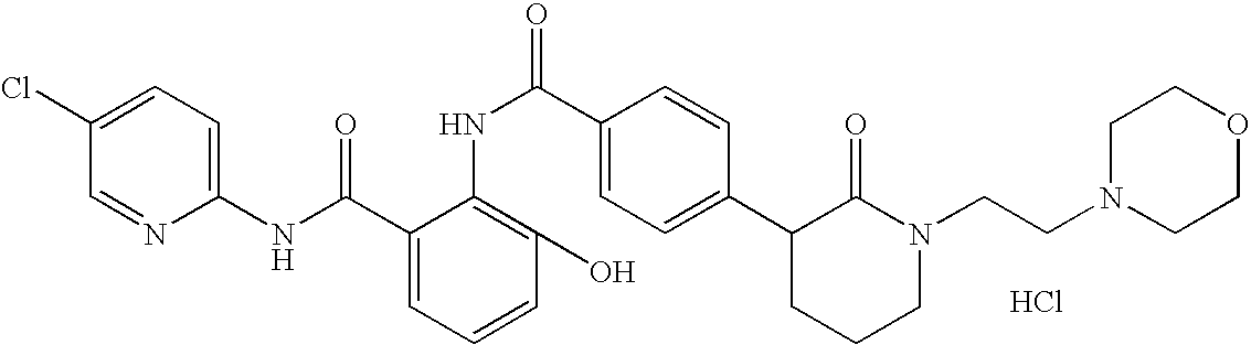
C1(NC(C2=CC=CC(O)=C2NC(C2=CC=C(C3CCCN(CCN4CCOCC4)C3=O)C=C2)=O)=O)=CC=C(Cl)C=N1.Cl
